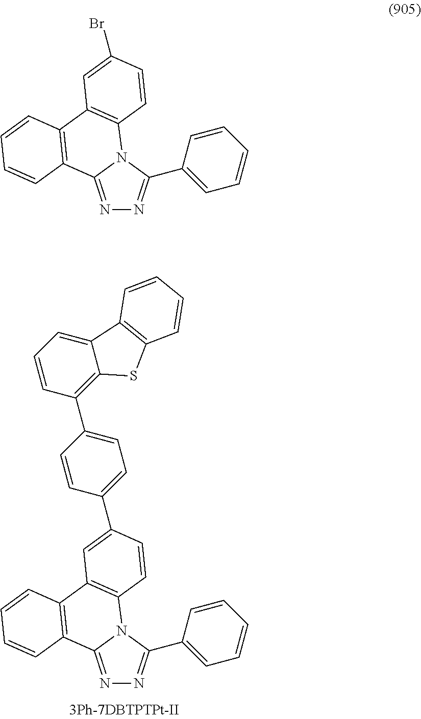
N1=C2N(C(C3=CC=CC=C3)=N1)C1=C(C3=C2C=CC=C3)C=C(Br)C=C1.N1=C2N(C(C3=CC=CC=C3)=N1)C1=C(C3=C2C=CC=C3)C=C(C2=CC=C(C3=C4C(=CC=C3)C3=C(S4)C=CC=C3)C=C2)C=C1
